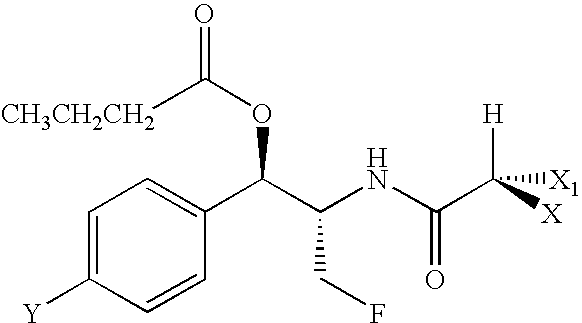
C1=C([Y])C=CC(C(C(NC(C([X])([H])[X1])=O)CF)OC(=O)[CH3CH2CH2])=C1
